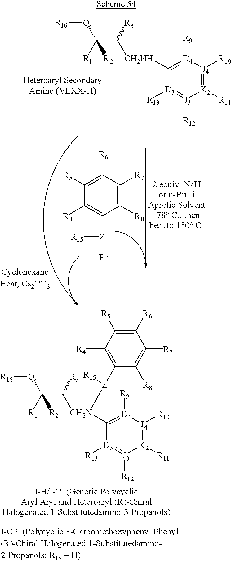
[R16]OC(C([R3])[CH2NH]C1=[D4]([R9])[J4]([R10])=[K2]([R11])[J3]([R12])=[D3]1[R13])([R1])[R2].C1([R5])=C([R6])C([R7])=C([R8])C([Z](Br)[R15])=C1[R4].C([R3])(C([R1])([R2])O[R16])[CH2N](C1=[D4]([R9])[J4]([R10])=[K2]([R11])[J3]([R12])=[D3]1[R13])[Z]([R15])C1=C([R4])C([R5])=C([R6])C([R7])=C1[R8]
